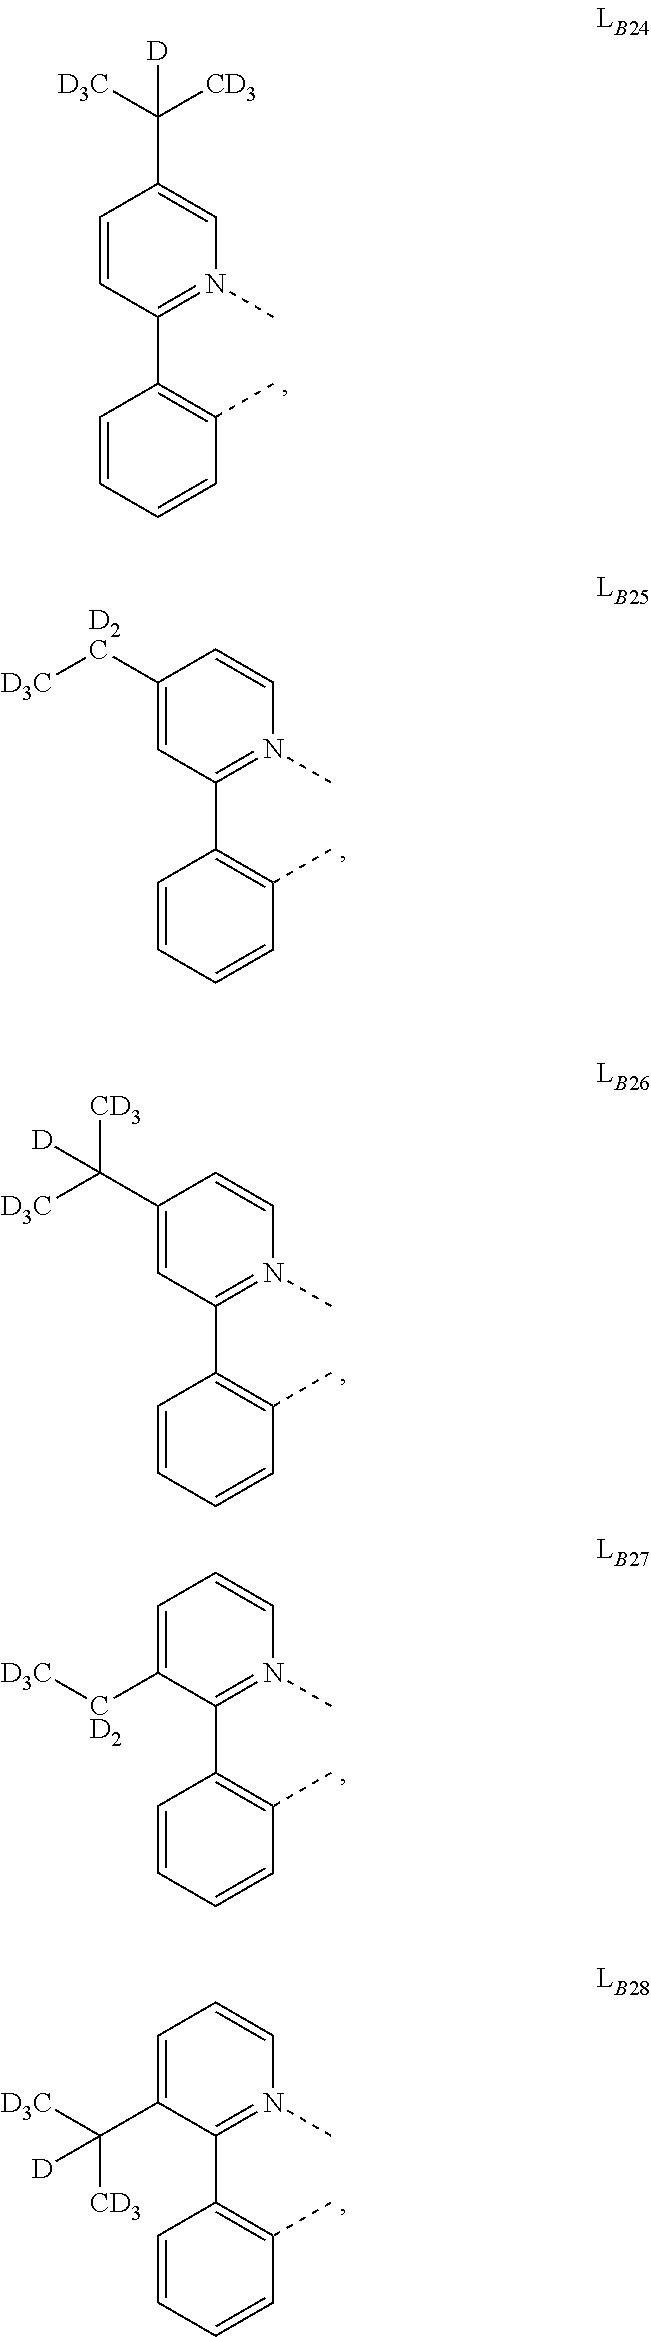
C1([D2C][D3C])=CC(C2=C(C)C=CC=C2)=N(C)C=C1.C1(C([D3C])([CD3])[D])=CC(C2=C(C)C=CC=C2)=N(C)C=C1.C1=C([CD2][D3C])C(C2=C(C)C=CC=C2)=N(C)C=C1.C1=C(C([D3C])([CD3])[D])C(C2=C(C)C=CC=C2)=N(C)C=C1.C1=CC(C2=C(C)C=CC=C2)=N(C)C=C1C([D3C])([CD3])[D]
